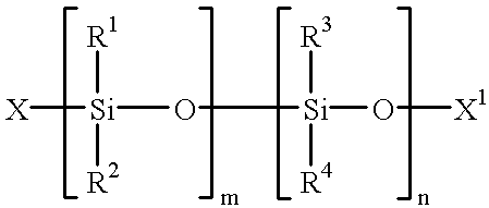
[X][Si](O[Si]([R3])([R4])O[X1])([R1])[R2]
